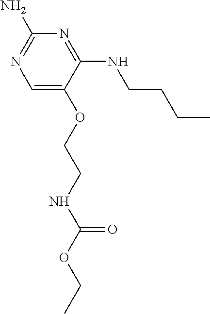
C1(N)=NC=C(OCCNC(OCC)=O)C(NCCCC)=N1
